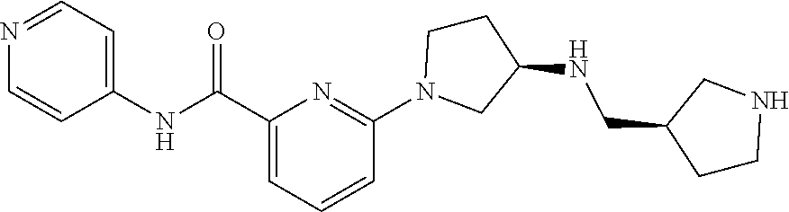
N1=CC=C(NC(C2=CC=CC(N3CCC(NCC4CCNC4)C3)=N2)=O)C=C1
